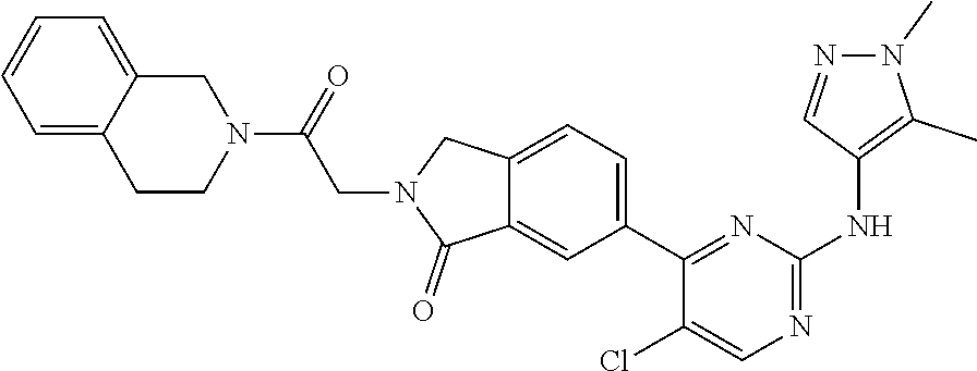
C1=CC=C2CN(C(CN3C(=O)C4=CC(C5=NC(NC6=C(C)N(C)N=C6)=NC=C5Cl)=CC=C4C3)=O)CCC2=C1
